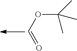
C(OC(C)(C)C)=O
